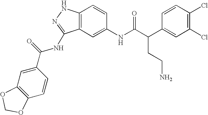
C12=C(C=C(NC(C(C3=CC(Cl)=C(Cl)C=C3)CCN)=O)C=C1)C(NC(C1=CC3=C(C=C1)OCO3)=O)=NN2
